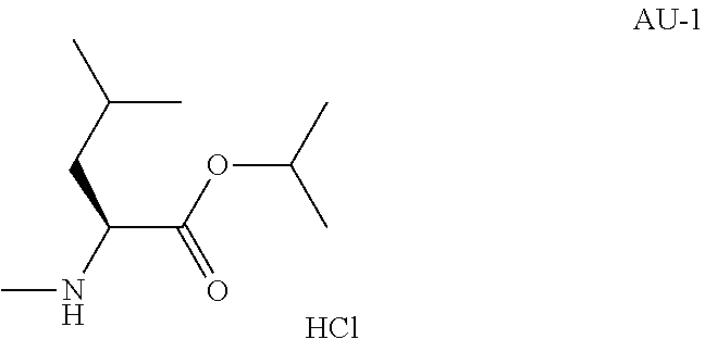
N(C(C(OC(C)C)=O)CC(C)C)C.Cl
